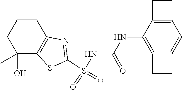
S(NC(NC1=C2C(=CC3=C1CC3)CC2)=O)(C1=NC2=C(S1)C(C)(O)CCC2)(=O)=O
